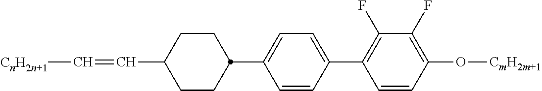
C1=CC(C2=C(F)C(F)=C(O[CmH2m+1])C=C2)=CC=C1C1CCC(C=C[CnH2n+1])CC1
